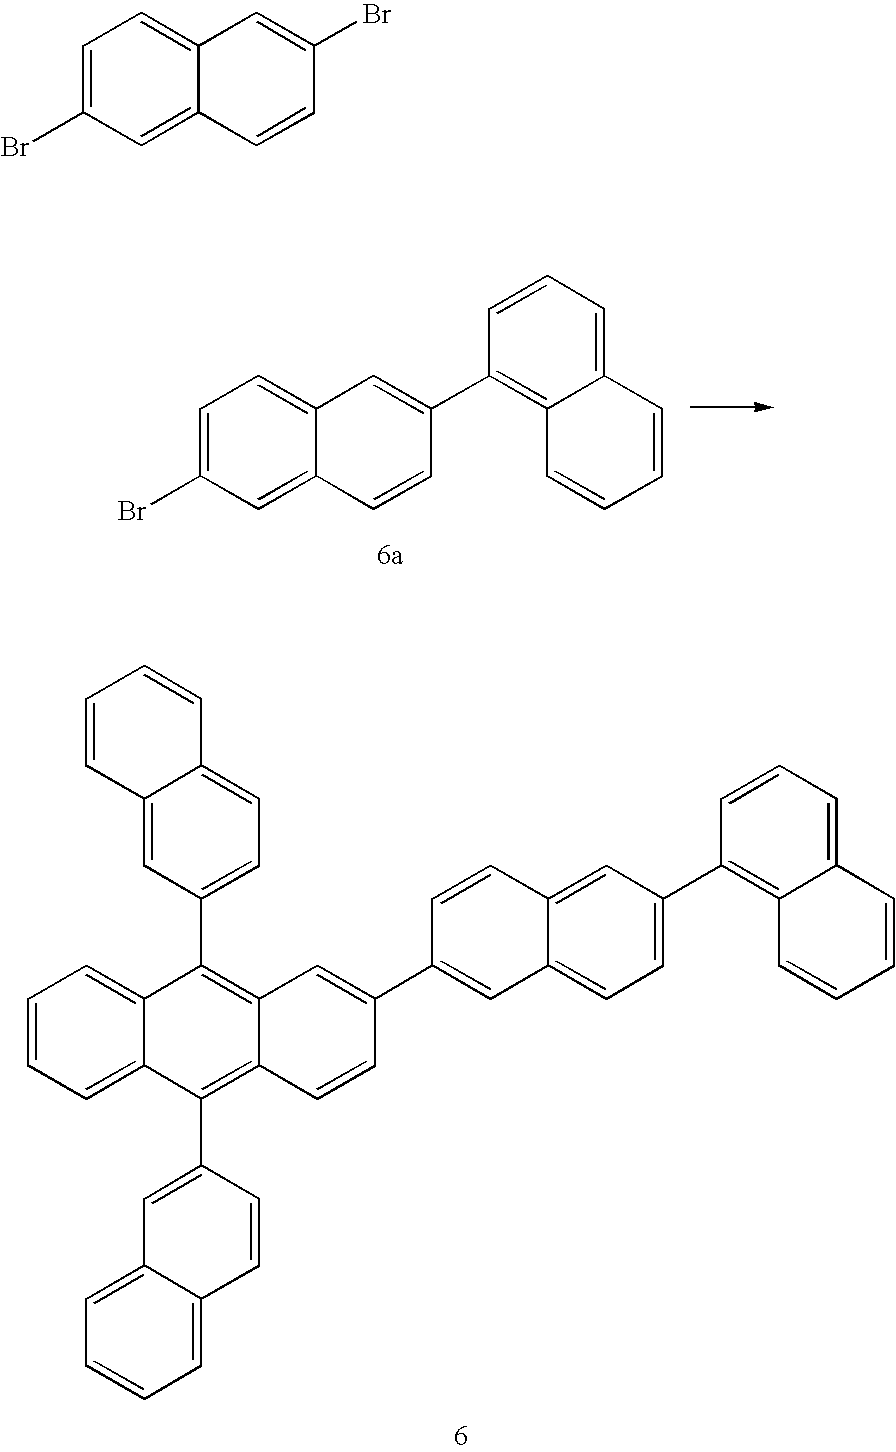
C1=CC2=CC(C3=C4C(=C(C5=CC6=CC=CC=C6C=C5)C5=CC=CC=C35)C=CC(C3=CC5=CC=C(C6=C7C(=CC=C6)C=CC=C7)C=C5C=C3)=C4)=CC=C2C=C1.C1=C(Br)C=C2C(=C1)C=C(C1=C3C(=CC=C1)C=CC=C3)C=C2.C1=C(Br)C=C2C(=C1)C=C(Br)C=C2
